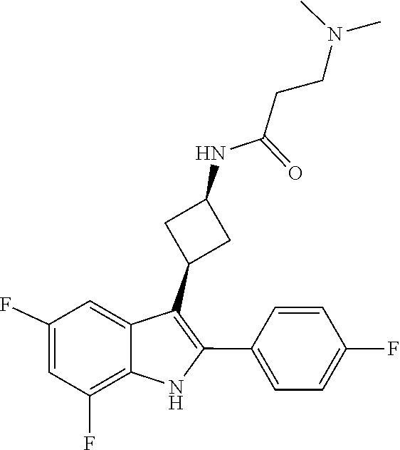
N(C)(CCC(NC1CC(C2=C(C3=CC=C(F)C=C3)NC3=C(F)C=C(F)C=C32)C1)=O)C
